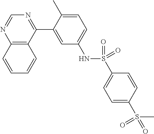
C12=C(C(C3=CC(NS(C4=CC=C(S(C)(=O)=O)C=C4)(=O)=O)=CC=C3C)=NC=N1)C=CC=C2
